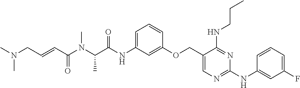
C1(COC2=CC(NC(C(N(C(C=CCN(C)C)=O)C)C)=O)=CC=C2)=CN=C(NC2=CC(F)=CC=C2)N=C1NCCC
